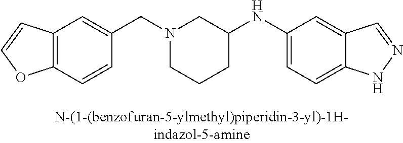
N1(CC2=CC3=C(C=C2)OC=C3)CCCC(NC2=CC=C3C(=C2)C=NN3)C1
